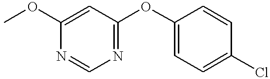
COC1=CC(OC2=CC=C(Cl)C=C2)=NC=N1
